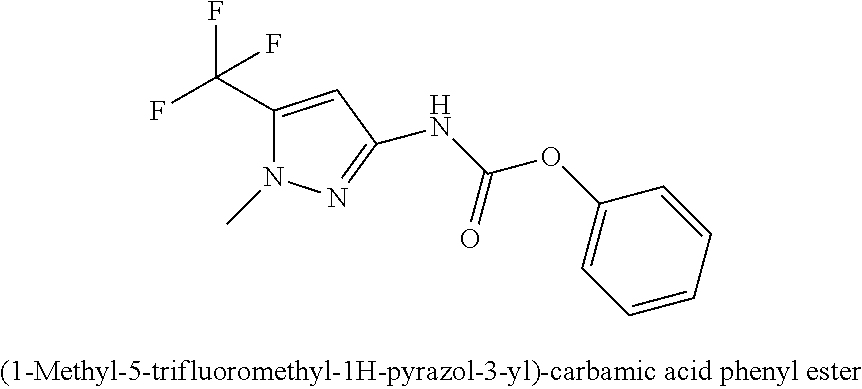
C1(C(F)(F)F)=CC(NC(OC2=CC=CC=C2)=O)=NN1C
